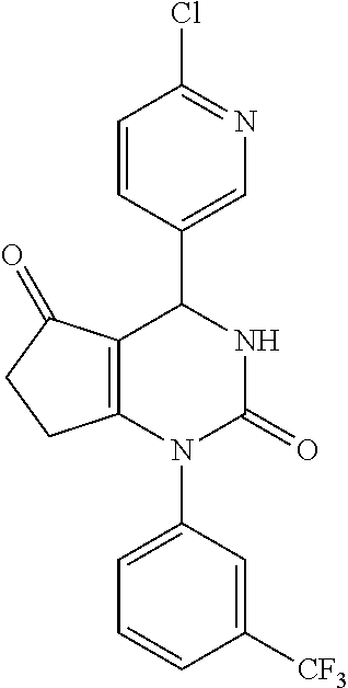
C12=C(N(C3=CC=CC([CF3])=C3)C(=O)NC1C1=CN=C(Cl)C=C1)CCC2=O
